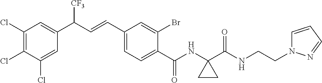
C1(Cl)=C(Cl)C(Cl)=CC(C(C=CC2=CC=C(C(NC3(C(NCCN4C=CC=N4)=O)CC3)=O)C(Br)=C2)[CF3])=C1
